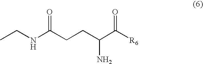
CCNC(CCC(C([R6])=O)N)=O
